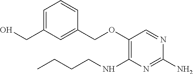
C1(NCCCC)=C(OCC2=CC(CO)=CC=C2)C=NC(N)=N1
